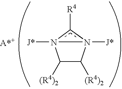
C1([(R4)2])C([(R4)2])n2([J*])c([R4])n1-2[J*]
